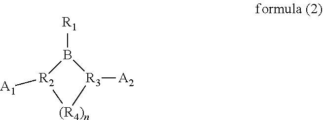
[R1]B1[R3]([A2])[(R4)n][R2]1[A1]
